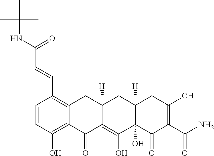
C1=CC(O)=C2C(=C1C=CC(NC(C)(C)C)=O)CC1([H])C(=C(O)C3(O)C([H])(C1)CC(O)=C(C(N)=O)C3=O)C2=O
